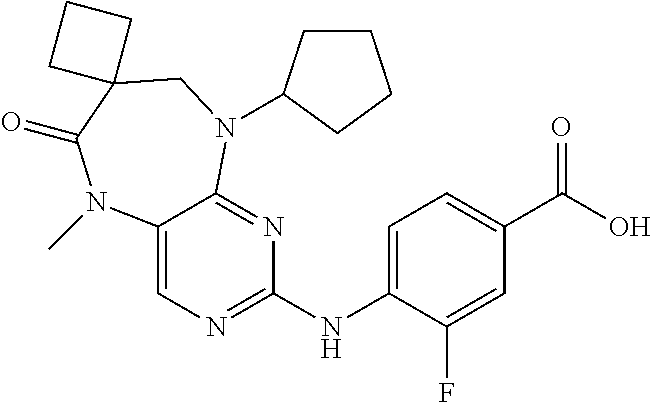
C12=CN=C(NC3=CC=C(C(O)=O)C=C3F)N=C1N(C1CCCC1)CC1(C(=O)N2C)CCC1
